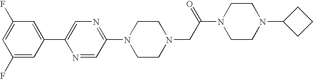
C1(F)=CC(C2=CN=C(N3CCN(CC(N4CCN(C5CCC5)CC4)=O)CC3)C=N2)=CC(F)=C1
